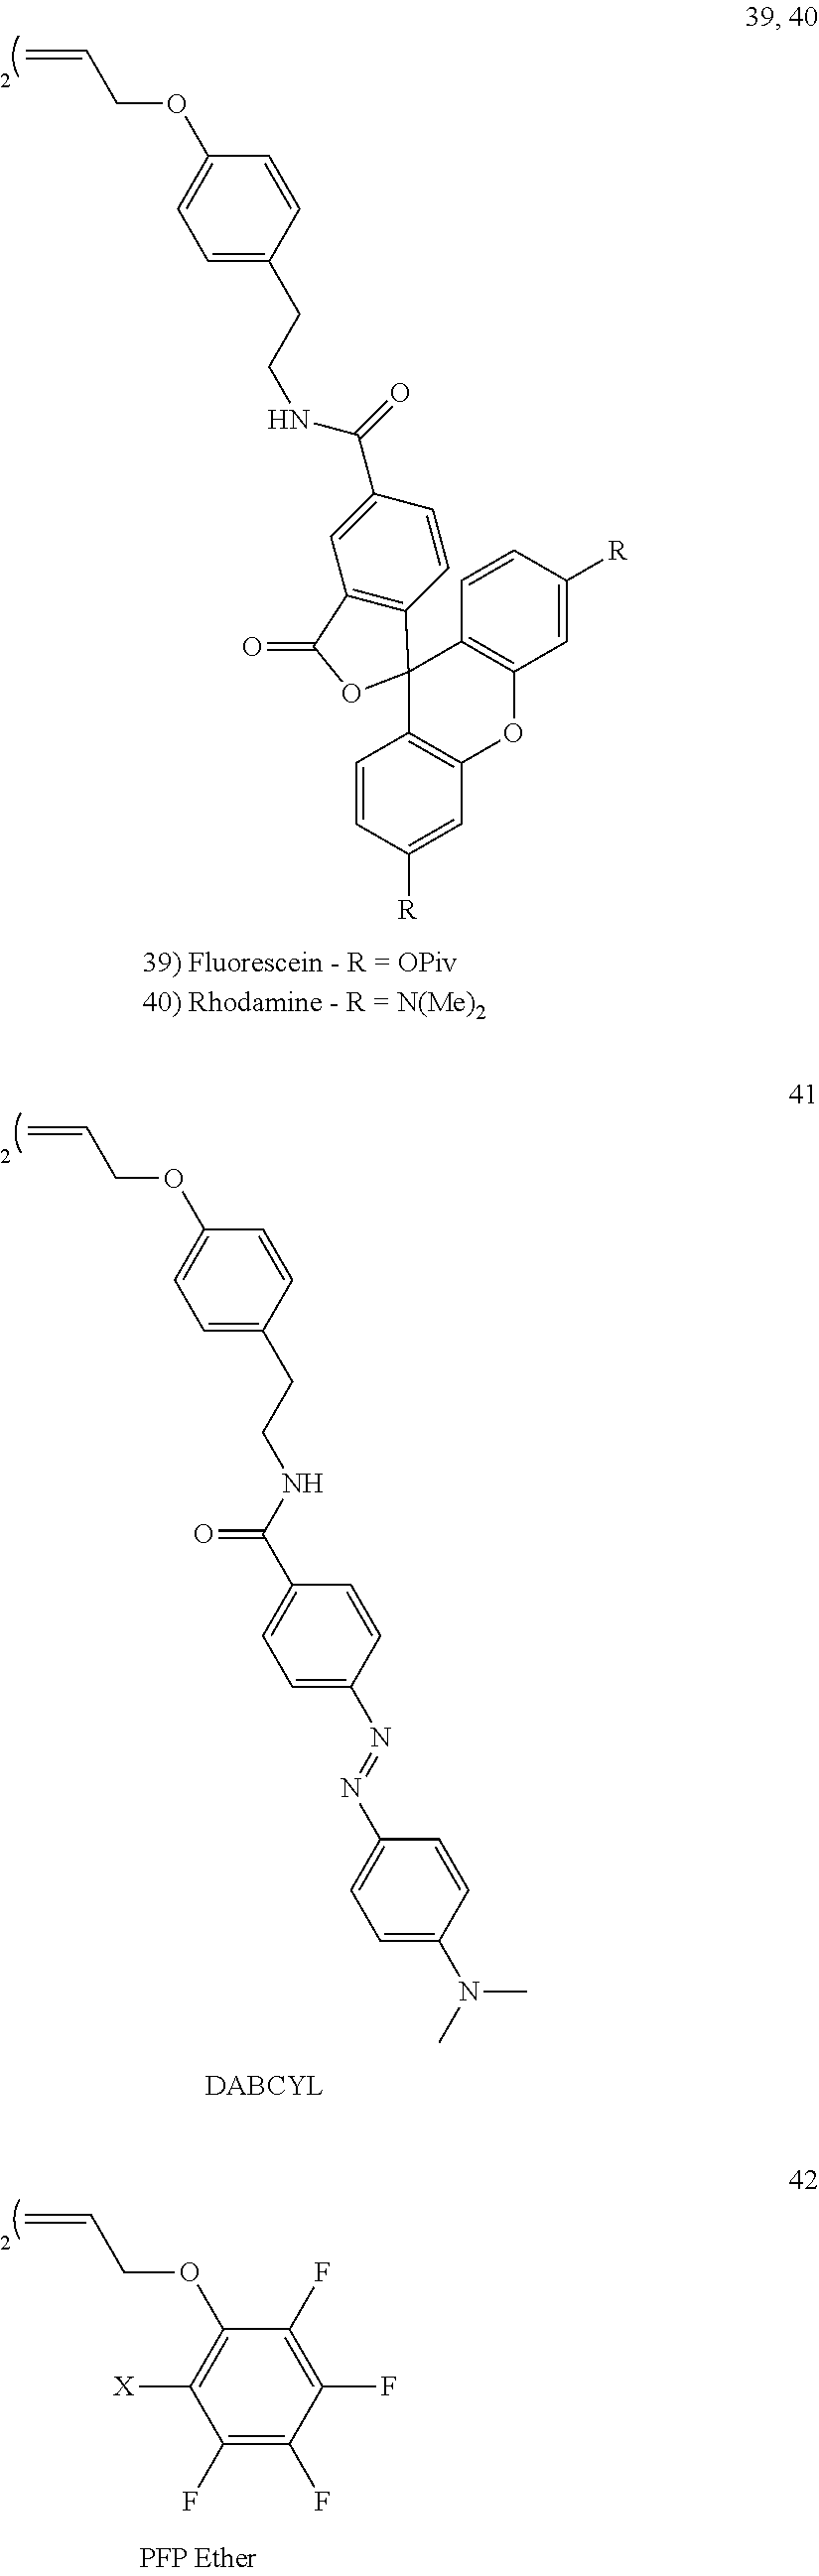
C1=C(CCNC(C2=CC3=C(C=C2)C2(OC3=O)C3=C(C=C([R])C=C3)OC3=C2C=CC([R])=C3)=O)C=CC(OCC=C)=C1.C1=C(CCNC(C2=CC=C(N=NC3=CC=C(N(C)C)C=C3)C=C2)=O)C=CC(OCC=C)=C1.C1(F)=C(F)C(F)=C(F)C(OCC=C)=C1[X]
